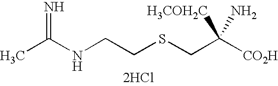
CC(NCCSCC([CO2H])([H3COH2C])N)=N.[2HCl]
